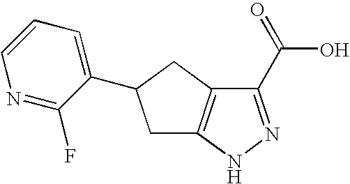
C1C2=C(CC1C1=CC=CN=C1F)C(C(=O)O)=NN2
